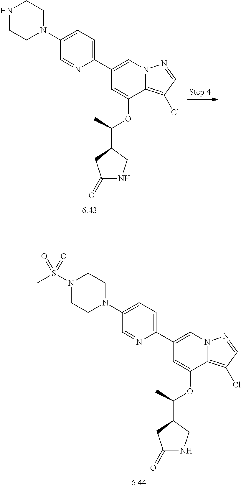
C1(C2=CC=C(N3CCNCC3)C=N2)=CN2C(=C(Cl)C=N2)C(OC(C2CC(=O)NC2)C)=C1.C1(C2=CC=C(N3CCN(S(=O)(C)=O)CC3)C=N2)=CN2C(=C(Cl)C=N2)C(OC(C2CC(=O)NC2)C)=C1
